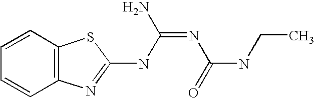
C12=C(N=C(NC(=NC(=O)NCC)N)S1)C=CC=C2
